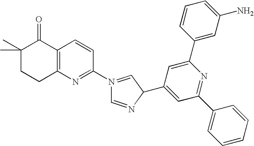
C1(C)(C)CCC2=C(C1=O)C=CC(N1=CC(C3=CC(C4=CC=CC=C4)=NC(C4=CC(N)=CC=C4)=C3)N=C1)=N2
